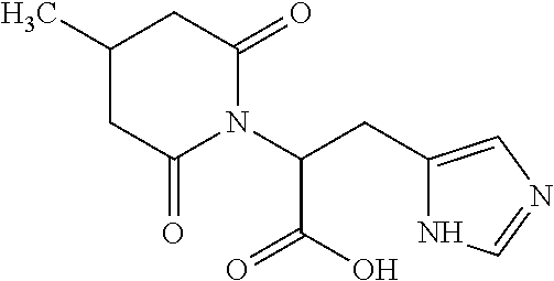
C1C(C)CC(=O)N(C(CC2=CN=CN2)C(=O)O)C1=O
